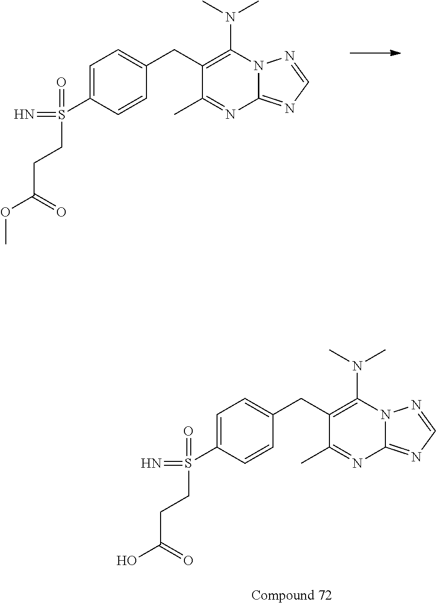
C1=C(S(=N)(=O)CCC(=O)OC)C=CC(CC2=C(N(C)C)N3C(=NC=N3)N=C2C)=C1.C1=C(S(=N)(=O)CCC(=O)O)C=CC(CC2=C(N(C)C)N3C(=NC=N3)N=C2C)=C1
